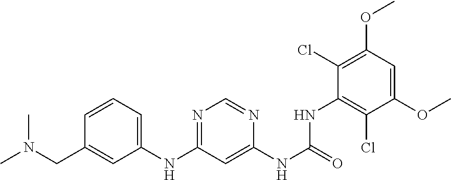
C1=C(CN(C)C)C=CC=C1NC1=NC=NC(NC(=O)NC2=C(Cl)C(OC)=CC(OC)=C2Cl)=C1
